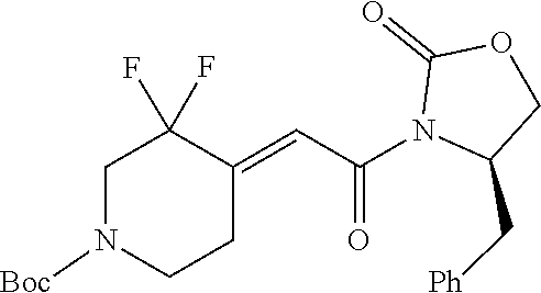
C1(C[Ph])COC(=O)N1C(C=C1CCN([Boc])CC1(F)F)=O
